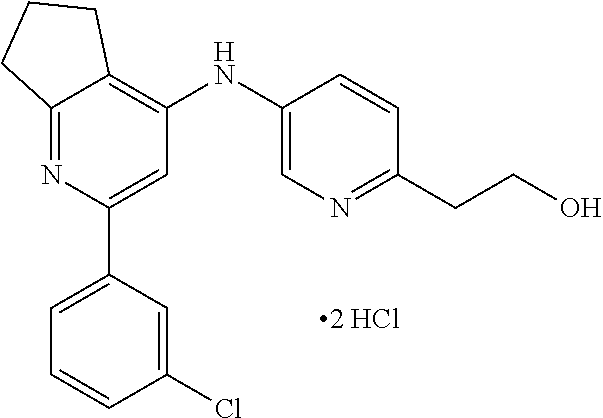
[2 HCl].C12=NC(C3=CC=CC(Cl)=C3)=CC(NC3=CN=C(CCO)C=C3)=C1CCC2
